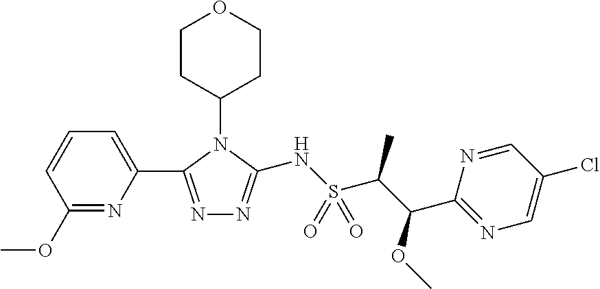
C1CC(N2C(C3=CC=CC(OC)=N3)=NN=C2NS(C(C(C2=NC=C(Cl)C=N2)OC)C)(=O)=O)CCO1
